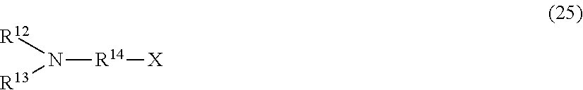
N([R14][X])([R12])[R13]
